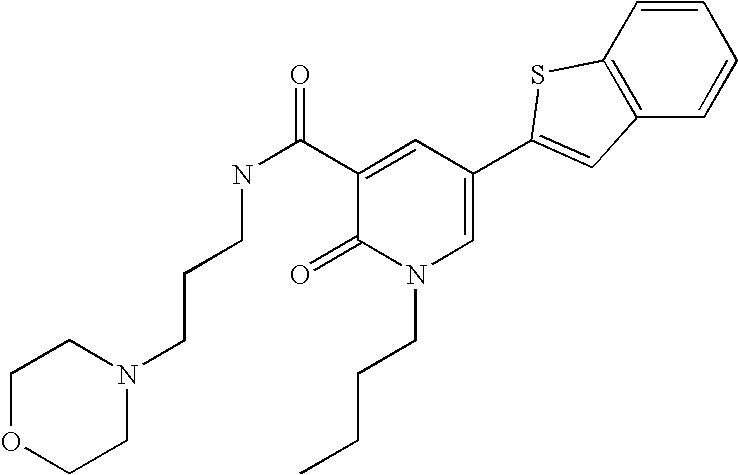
C(CCNC(C1=CC(C2=CC3=C(C=CC=C3)S2)=CN(CCCC)C1=O)=O)N1CCOCC1
